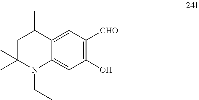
C1C(C)(C)N(CC)C2=CC(O)=C([CHO])C=C2C1C
